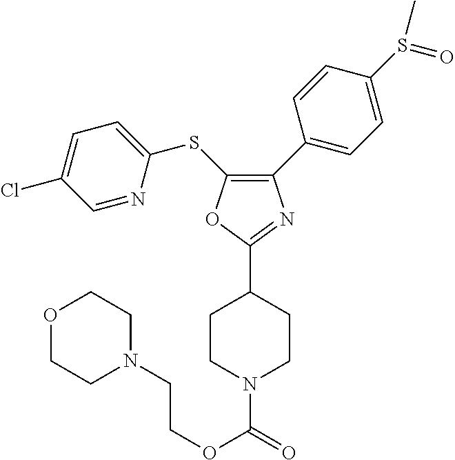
C1(C2=CC=C(S(=O)C)C=C2)=C(SC2=CC=C(Cl)C=N2)OC(C2CCN(C(OCCN3CCOCC3)=O)CC2)=N1
